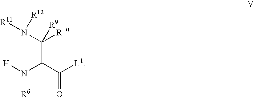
N([R6])([H])C(C([L1])=O)C([R10])(N([R11])[R12])[R9]
